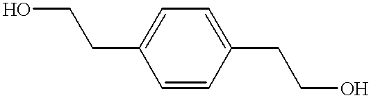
OCCC1=CC=C(CCO)C=C1
